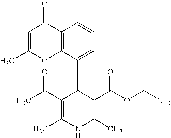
C1=C(C)OC2=C(C1=O)C=CC=C2C1C(C(C)=O)=C(C)NC(C)=C1C(OC[CF3])=O
